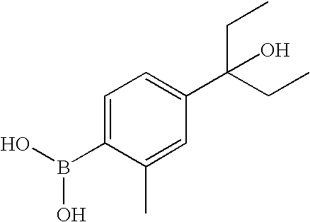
C1=C(B(O)O)C(C)=CC(C(CC)(CC)O)=C1
